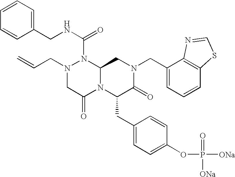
N1(C(NCC2=CC=CC=C2)=O)N(CC=C)CC(=O)N2C1CN(CC1=CC=CC3=C1N=CS3)C(=O)C2CC1=CC=C(OP(=O)([ONa])[ONa])C=C1
